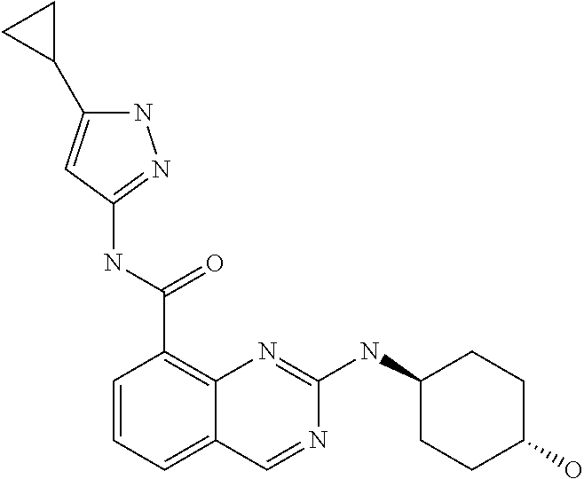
C1=CC=C2C(=C1C(NC1=NNC(C3CC3)=C1)=O)N=C(NC1CCC(O)CC1)N=C2
